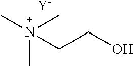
N(C)(C)(C)CCO.[Y]
